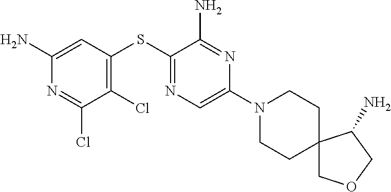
C1=C(N)N=C(Cl)C(Cl)=C1SC1=NC=C(N2CCC3(CC2)COCC3N)N=C1N
